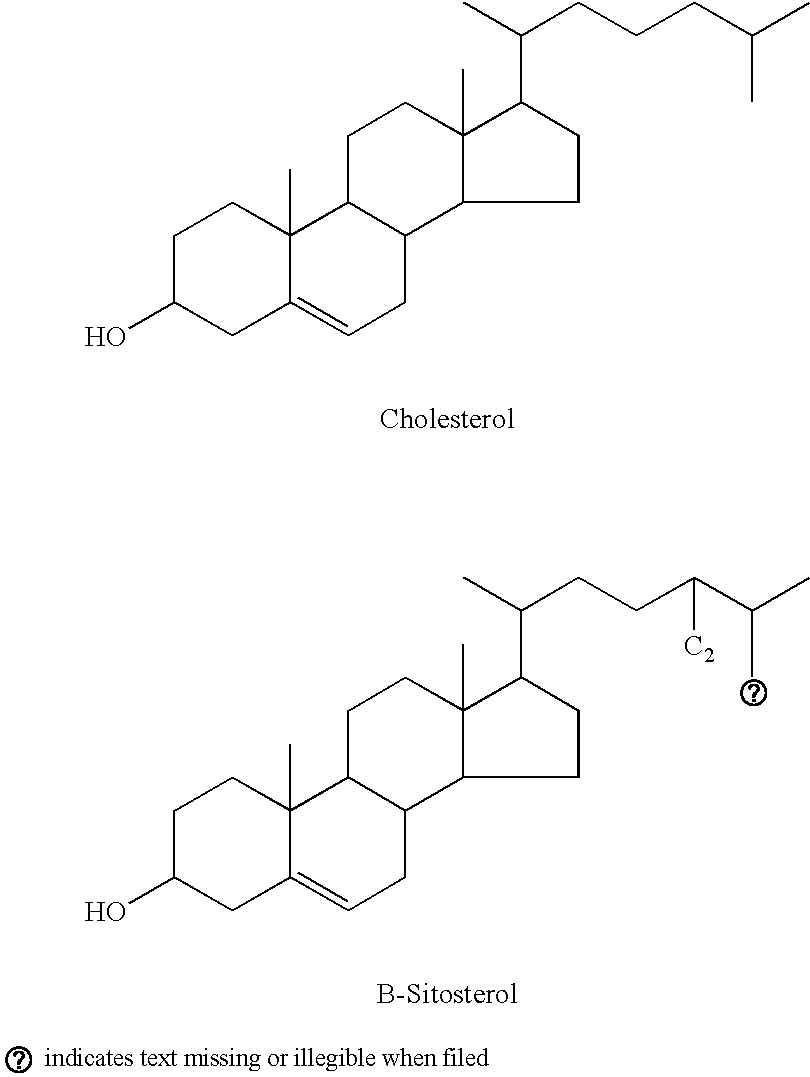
C1C(O)CC2=CCC3C(C2(C)C1)CCC1(C)C3CCC1C(C)CCCC(C)C.C1C(O)CC2=CCC3C(C2(C)C1)CCC1(C)C3CCC1C(C)CCC(C(C)C)[C2]
